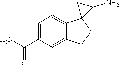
C1=C(C(N)=O)C=C2C(=C1)C1(CC2)C(N)C1
